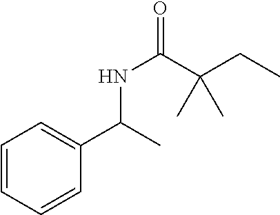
C1=CC=C(C(NC(C(CC)(C)C)=O)C)C=C1
